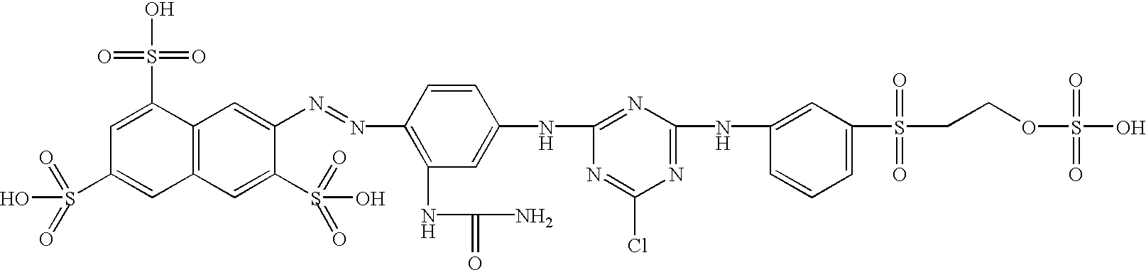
C12=C(C=C(S(=O)(O)=O)C(N=NC3=C(NC(N)=O)C=C(NC4=NC(NC5=CC(S(CCOS(=O)(O)=O)(=O)=O)=CC=C5)=NC(Cl)=N4)C=C3)=C1)C=C(S(O)(=O)=O)C=C2S(O)(=O)=O
